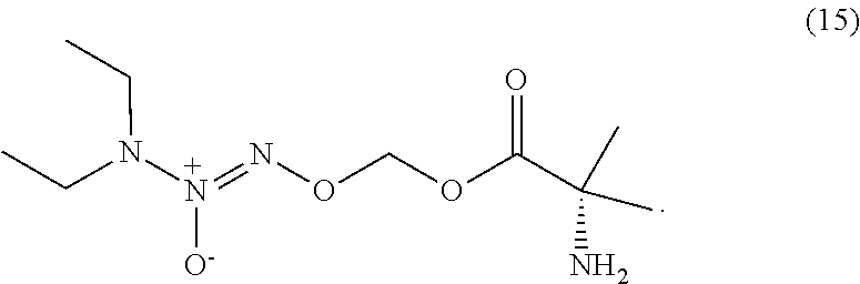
N([+N]([O-])=NOCOC(C(C)(C)N)=O)(CC)CC
